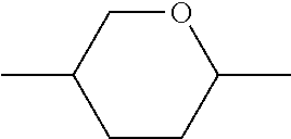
C1CC(C)OCC1C
